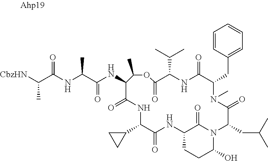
[CbzHN]C(C(NC(C(NC1C(=O)NC(C2CC2)C(=O)NC2CCC(O)N(C2=O)C(CC(C)C)C(=O)N(C)C(CC2=CC=CC=C2)C(=O)NC(C(C)C)C(=O)OC1C)=O)C)=O)C
